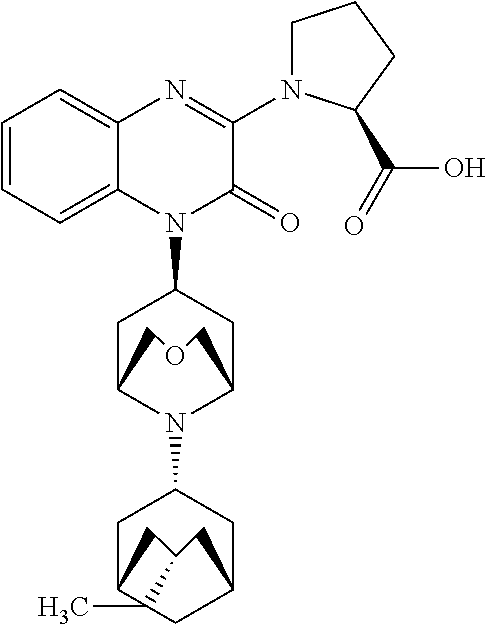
C1=CC=C2C(=C1)N=C(N1CCCC1C(=O)O)C(=O)N2C1CC2N(C3CC4CC5CC(CC54C)C3)C(C1)COC2
